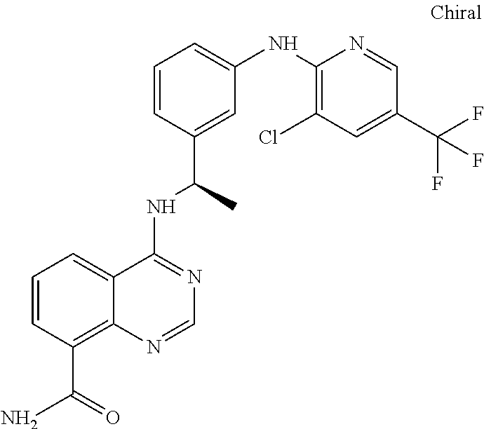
C1=CC(C(N)=O)=C2C(=C1)C(NC(C)C1=CC(NC3=C(Cl)C=C(C(F)(F)F)C=N3)=CC=C1)=NC=N2
